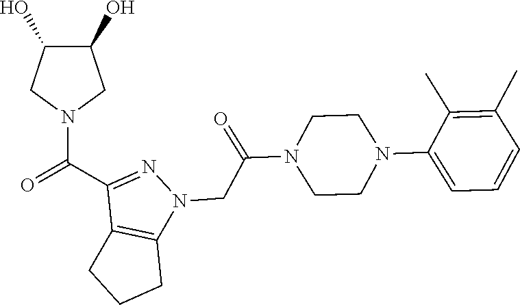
O=C(C1=NN(CC(=O)N2CCN(C3=CC=CC(C)=C3C)CC2)C2=C1CCC2)N1CC(O)C(O)C1
